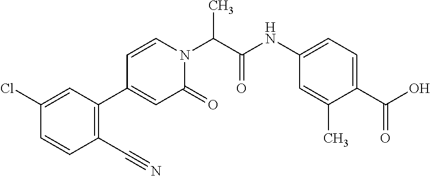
CC(N1C=CC(C2=C(C#N)C=CC(Cl)=C2)=CC1=O)C(NC1=CC=C(C(=O)O)C(C)=C1)=O
